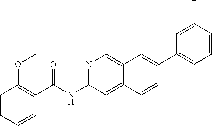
FC1=CC(C2=CC3=CN=C(NC(=O)C4=C(OC)C=CC=C4)C=C3C=C2)=C(C)C=C1
